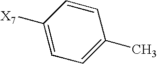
C1=C(C)C=CC([X7])=C1
